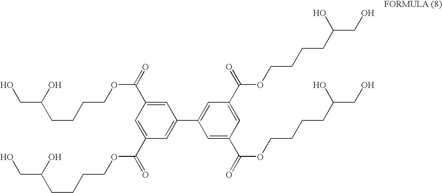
C1=C(C(=O)OCCCCC(CO)O)C=C(C(=O)OCCCCC(CO)O)C=C1C1=CC(C(=O)OCCCCC(CO)O)=CC(C(=O)OCCCCC(CO)O)=C1
